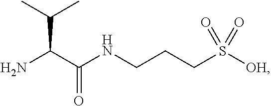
NC(C(NCCCS([OH])(=O)=O)=O)C(C)C
